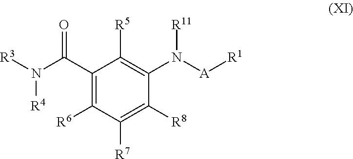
C1(C(N([R3])[R4])=O)=C([R6])C([R7])=C([R8])C(N([A][R1])[R11])=C1[R5]
